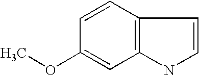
C1(OC)=CC2=C(C=C1)C=CN2
